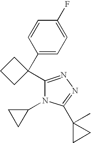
C1(C2(C3=NN=C(C4(C)CC4)N3C3CC3)CCC2)=CC=C(F)C=C1
